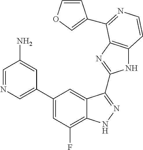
C1=C(C2=CC(F)=C3C(=C2)C(C2=NC4=C(N2)C=CN=C4C2=COC=C2)=NN3)C=C(N)C=N1
